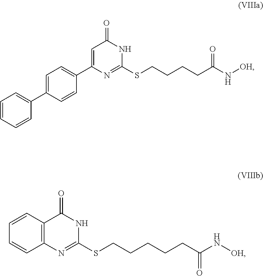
C1=CC=CC(C2=CC=C(C3=CC(=O)NC(SCCCCC(=O)N[OH])=N3)C=C2)=C1.C1=CC2=C(C=C1)N=C(SCCCCCC(=O)N[OH])NC2=O
